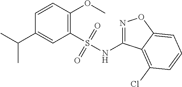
C1=CC(OC)=C(S(NC2=NOC3=CC=CC(Cl)=C23)(=O)=O)C=C1C(C)C
